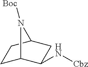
C1C2C(N[Cbz])CC(C1)N2[Boc]
